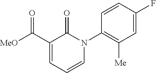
C1(C([MeO])=O)=CC=CN(C2=C([Me])C=C(F)C=C2)C1=O
